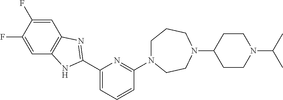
C1(C2=NC3=C(C=C(F)C(F)=C3)N2)=CC=CC(N2CCCN(C3CCN(C(C)C)CC3)CC2)=N1
